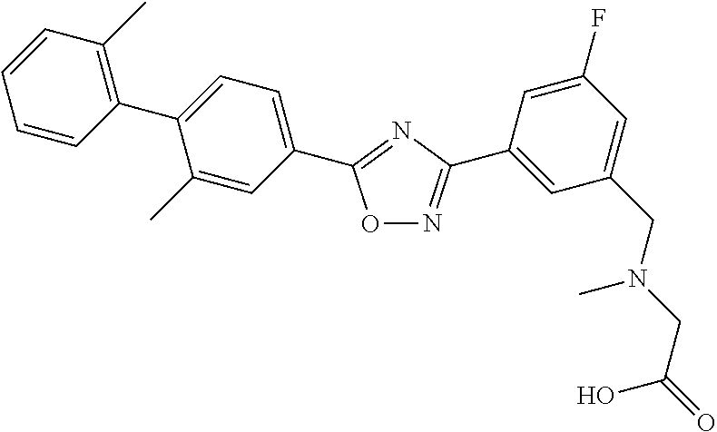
C1(C2=CC=C(C3=NC(C4=CC(CN(CC(=O)O)C)=CC(F)=C4)=NO3)C=C2C)=C(C)C=CC=C1
